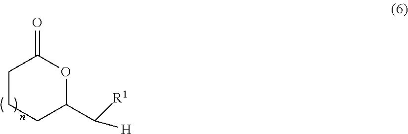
C1CCC(C([R1])[H])OC1=O
